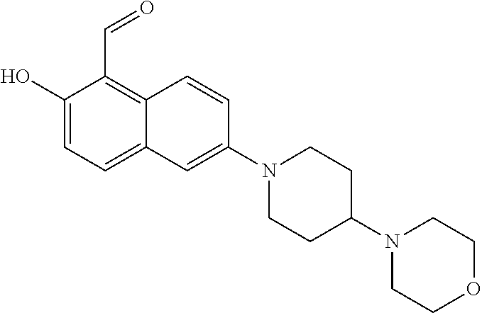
C1(O)=CC=C2C(=C1C=O)C=CC(N1CCC(N3CCOCC3)CC1)=C2
